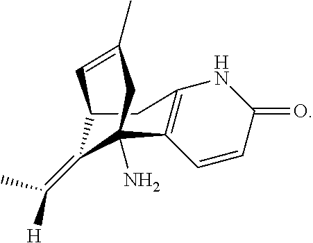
C12C(=C([H])C)C(N)(C3=C(C1)NC(=O)C=C3)CC(C)=C2
